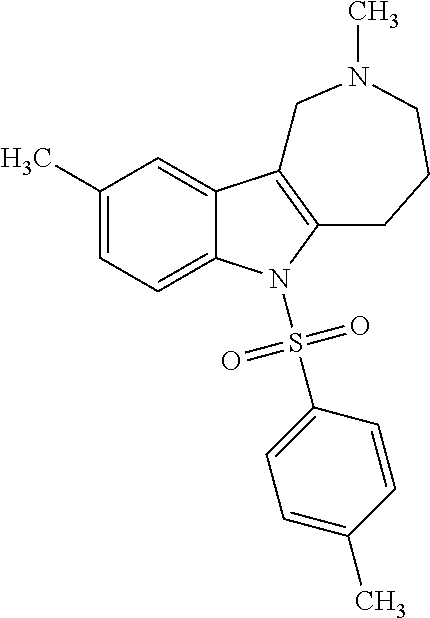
C1(C)=CC=C2C(=C1)C1=C(N2S(C2=CC=C(C)C=C2)(=O)=O)CCCN(C)C1
